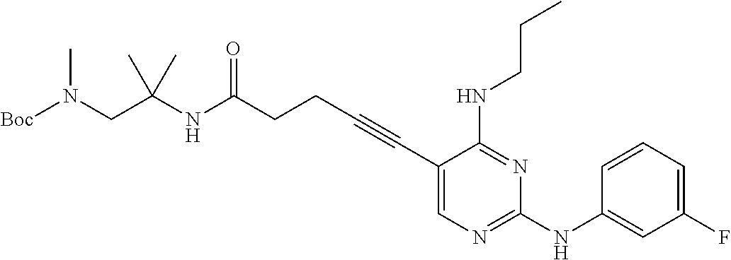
C(CC#CC1=CN=C(NC2=CC(F)=CC=C2)N=C1NCCC)C(NC(CN([Boc])C)(C)C)=O
